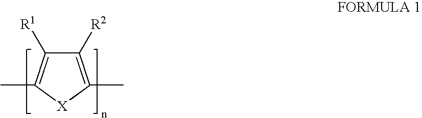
C1([R2])=C(C)[X]C(C)=C1[R1]
